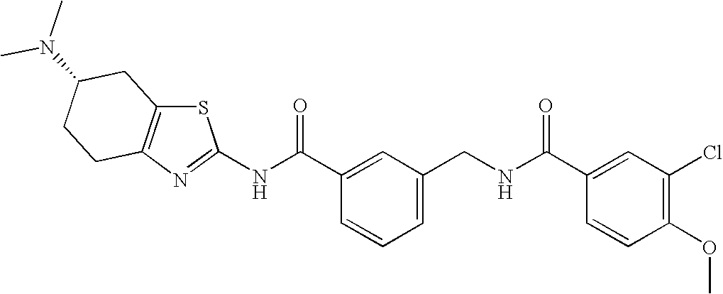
N(C(C1=CC(CNC(C2=CC(Cl)=C(OC)C=C2)=O)=CC=C1)=O)C1=NC2=C(S1)CC(N(C)C)CC2
